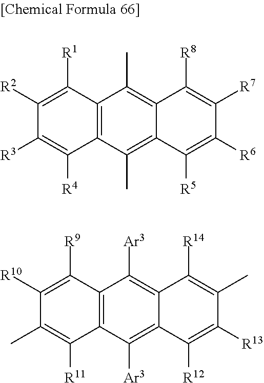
C1([R2])=C([R1])C2=C(C([R4])=C1[R3])C(C)=C1C(=C2C)C([R8])=C([R7])C([R6])=C1[R5].C1([R10])=C([R9])C2=C(C([R11])=C1C)C([Ar3])=C1C(=C2[Ar3])C([R14])=C(C)C([R13])=C1[R12]
